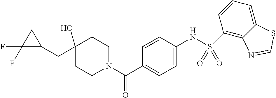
C1CN(C(C2=CC=C(NS(=O)(=O)C3=C4C(=CC=C3)SC=N4)C=C2)=O)CCC1(O)CC1CC1(F)F
